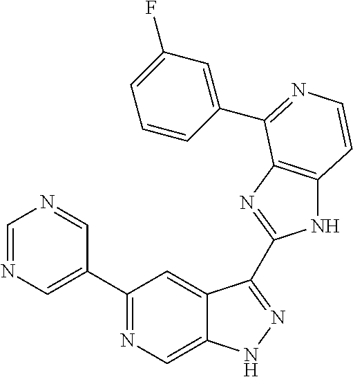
C1=NC=C(C2=NC=C3C(=C2)C(C2=NC4=C(N2)C=CN=C4C2=CC(F)=CC=C2)=NN3)C=N1
